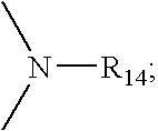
N([R14])(C)C
